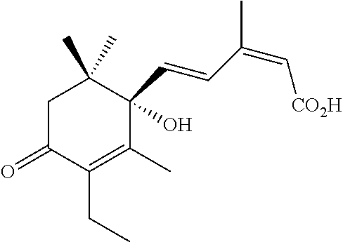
C1C(=O)C(CC)=C(C)C(C=CC(=C[CO2H])C)(O)C1(C)C
